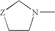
CN1CC[Z]C1
